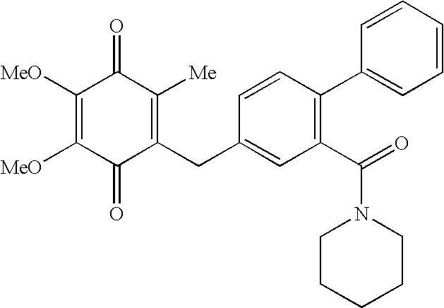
C1([MeO])=C([MeO])C(=O)C(CC2=CC(C(N3CCCCC3)=O)=C(C3=CC=CC=C3)C=C2)=C([Me])C1=O
